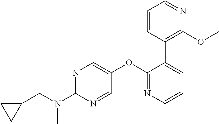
N1=C(N(CC2CC2)C)N=CC(OC2=NC=CC=C2C2=C(OC)N=CC=C2)=C1
